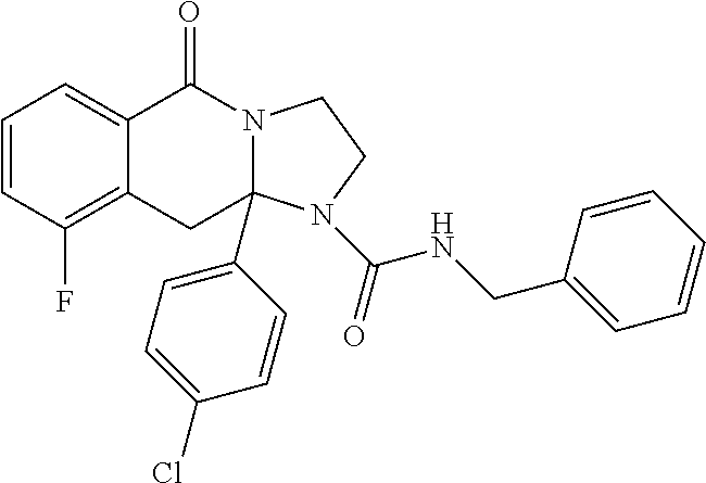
C1=CC(F)=C2C(=C1)C(=O)N1C(C3=CC=C(Cl)C=C3)(C2)N(C(=O)NCC2=CC=CC=C2)CC1
